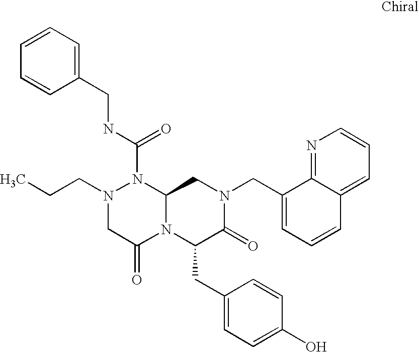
C1=CC=C(CNC(N2N(CCC)CC(=O)N3C2CN(CC2=CC=CC4=CC=CN=C24)C(=O)C3CC2=CC=C(O)C=C2)=O)C=C1
